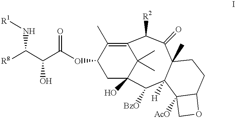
C12(C)C(=O)C([R2])C3=C(C)C(OC(C(C([Rg])N[R1])O)=O)CC(O)(C([BzO])C1([H])C1([AcO])C(CC2)OC1)C3(C)C
